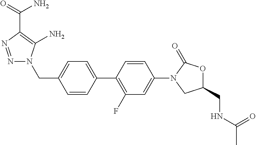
C1(CN2N=NC(C(=O)N)=C2N)=CC=C(C2=C(F)C=C(N3C(=O)OC(CNC(C)=O)C3)C=C2)C=C1
